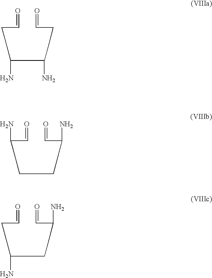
C(C=O)CC(C(CCC=O)N)N.C(C=O)(CCCCC(C=O)N)N.C(C=O)CC(CCC(C=O)N)N
